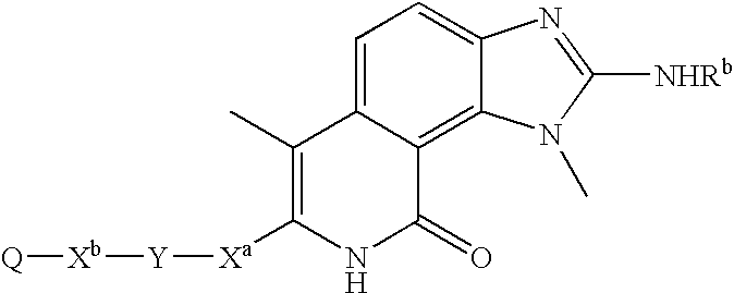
C1=C2C(=C3C(=C1)N=C([NHRb])N3C)C(=O)NC([Xa][Y][Xb][Q])=C2C
